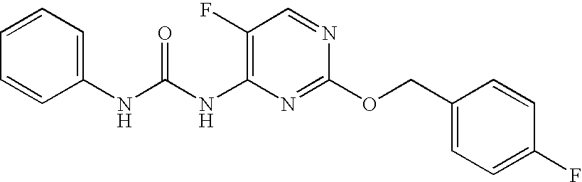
C1(F)=C(NC(NC2=CC=CC=C2)=O)N=C(OCC2=CC=C(F)C=C2)N=C1
